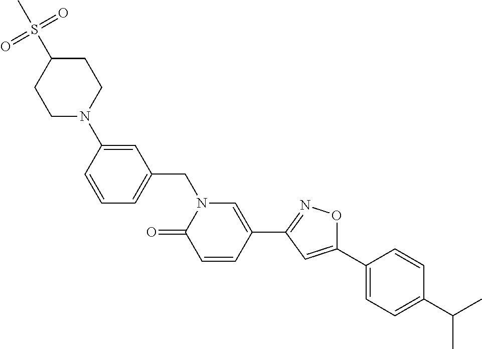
C1(C2=CC=C(C(C)C)C=C2)=CC(C2=CN(CC3=CC=CC(N4CCC(S(C)(=O)=O)CC4)=C3)C(=O)C=C2)=NO1
